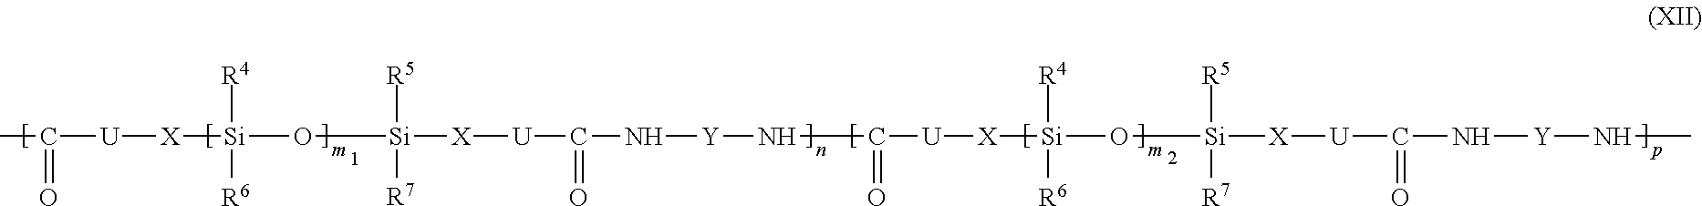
C(C)([U][X][Si](O[Si]([R5])([R7])[X][U]C(=O)N[Y]NC([U][X][Si](O[Si]([X][U]C(N[Y]NC)=O)([R5])[R7])([R4])[R6])=O)([R4])[R6])=O
